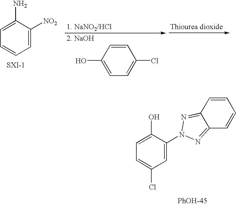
C1=C([NO2])C(N)=CC=C1.OC1=CC=C(Cl)C=C1.C1=C(N2N=C3C(=N2)C=CC=C3)C(O)=CC=C1Cl
